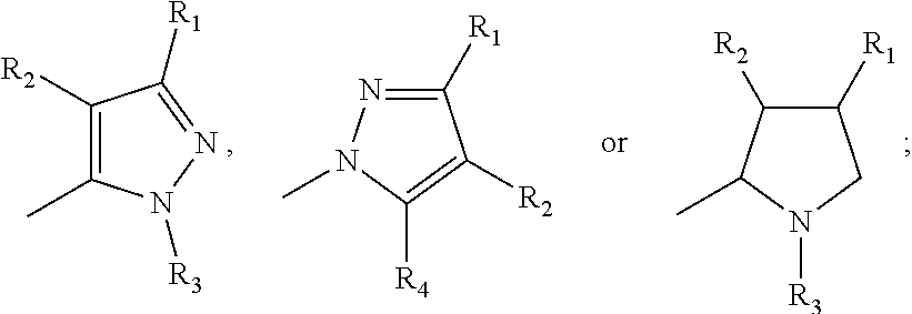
C1([R1])C([R2])C(C)N([R3])C1.C1([R2])=C(C)N([R3])N=C1[R1].C1([R1])=NN(C)C([R4])=C1[R2]
